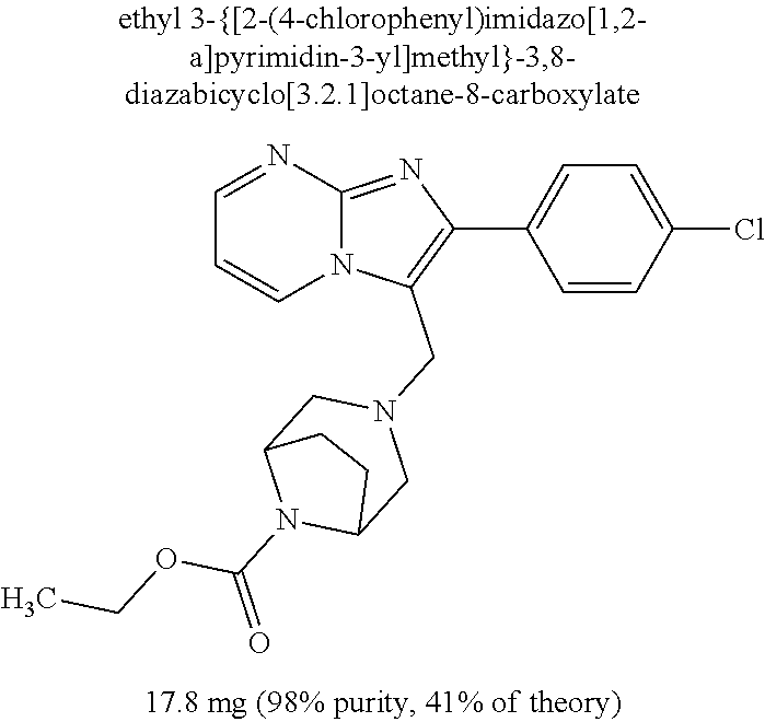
C1=CC(Cl)=CC=C1C1=C(CN2CC3N(C(=O)OCC)C(C2)CC3)N2C(=N1)N=CC=C2
